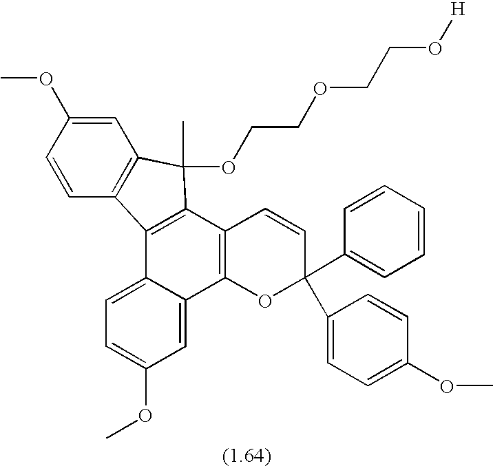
C12=CC=C(OC)C=C1C1=C(C3=C2C2=C(C=C(OC)C=C2)C3(C)OCCOCCO[H])C=CC(C2=CC=CC=C2)(C2=CC=C(OC)C=C2)O1
